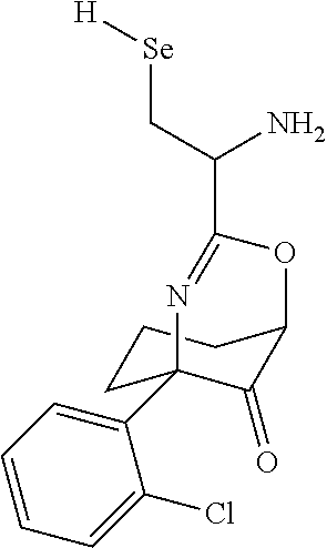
C1CC2(C3=CC=CC=C3Cl)C(=O)C(C1)OC(C(C[Se][H])N)=N2
